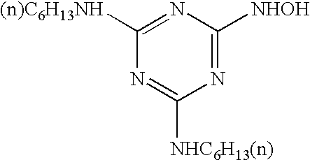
N1=C([NHC6H13(n)])N=C([NHOH])N=C1[(n)C6H13NH]
